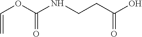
C=COC(NCCC(O)=O)=O
